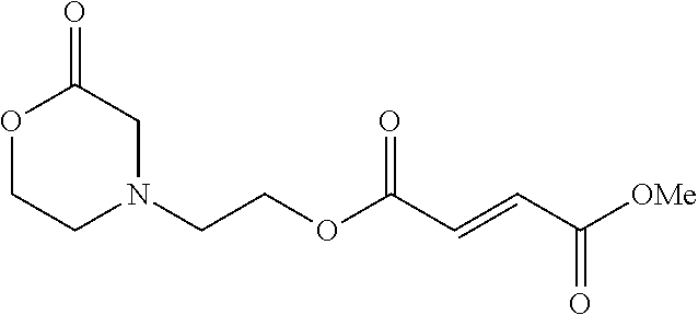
C(COC(C=CC([OMe])=O)=O)N1CC(=O)OCC1
